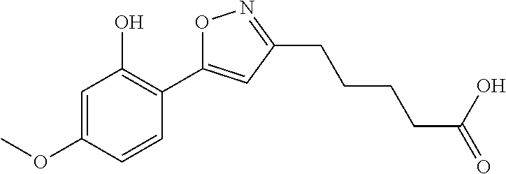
C1=C(OC)C=CC(C2=CC(CCCCC(=O)O)=NO2)=C1O
